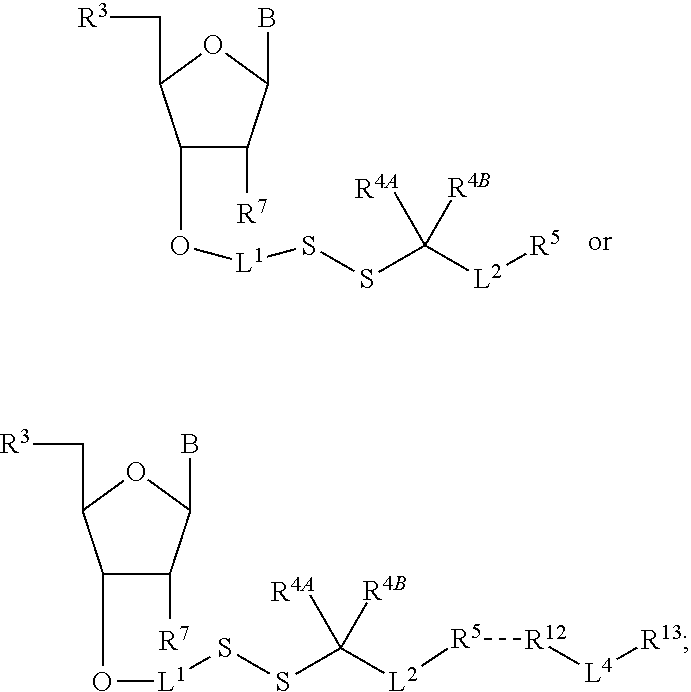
C1(O[L1]SSC([L2][R5])([R4B])[R4A])C([R7])C(B)OC1C[R3].C1(O[L1]SSC([L2][R5][R12][L4][R13])([R4B])[R4A])C([R7])C(B)OC1C[R3]
